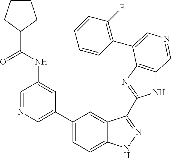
C1(C2=CN=CC(NC(C3CCCC3)=O)=C2)=CC=C2C(=C1)C(C1=NC3=C(N1)C=NC=C3C1=C(F)C=CC=C1)=NN2
